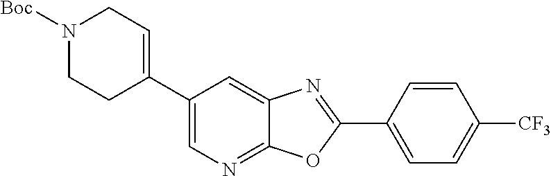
N1([Boc])CCC(C2=CN=C3C(=C2)N=C(C2=CC=C([CF3])C=C2)O3)=CC1
